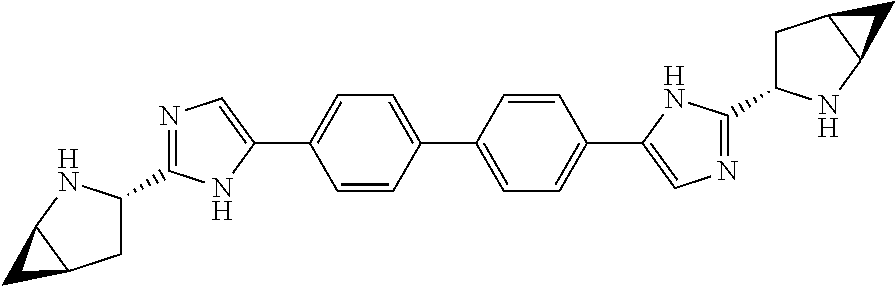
C1C(C2=NC=C(C3=CC=C(C4=CC=C(C5=CN=C(C6CC7C(N6)C7)N5)C=C4)C=C3)N2)NC2C1C2
